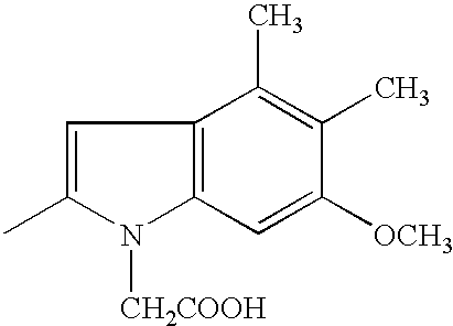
C1=C(C)N([CH2COOH])C2=C1C(C)=C(C)C([OCH3])=C2
